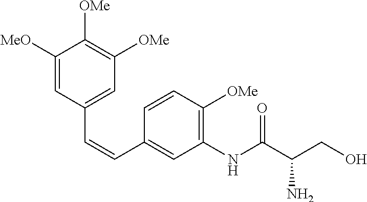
C1([MeO])=CC(C=CC2=CC(NC(C(CO)N)=O)=C([OMe])C=C2)=CC([OMe])=C1[OMe]
